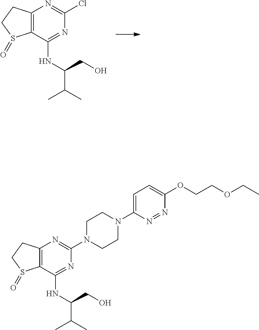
C12=C(C(NC(C(C)C)CO)=NC(Cl)=N1)S(=O)CC2.C12=C(C(NC(CO)C(C)C)=NC(N3CCN(C4=CC=C(OCCOCC)N=N4)CC3)=N1)S(=O)CC2
